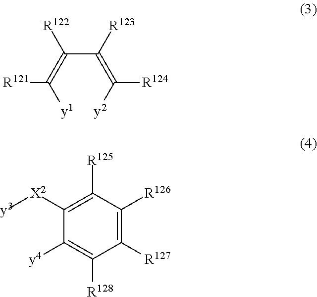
C(C([R123])=C([y2])[R124])(=C([y1])[R121])[R122].C1([R127])=C([R126])C([R125])=C([X2][y3])C([y4])=C1[R128]
